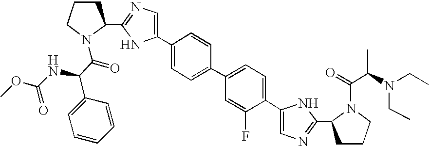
C1CCN(C(=O)C(NC(OC)=O)C2=CC=CC=C2)C1C1=NC=C(C2=CC=C(C3=CC=C(C4=CN=C(C5CCCN5C(C(N(CC)CC)C)=O)N4)C(F)=C3)C=C2)N1
